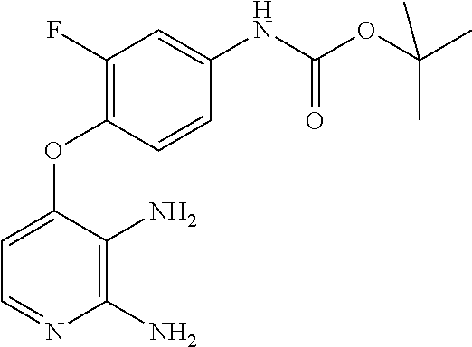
C1=C(NC(OC(C)(C)C)=O)C=CC(OC2=CC=NC(N)=C2N)=C1F
